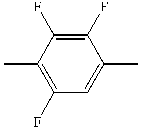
CC1=C(F)C=C(C)C(F)=C1F
